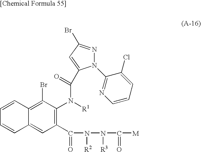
C1(C(=O)N(N(C([M])=O)[R3])[R2])=C(N([R1])C(=O)C2=CC(Br)=NN2C2=NC=CC=C2Cl)C(Br)=C2C(=C1)C=CC=C2
